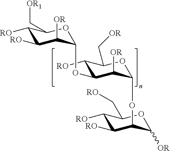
C1([RO])C([RO])C([OR])C(OC2C([RO])C(C[OR])OC(OC3C([RO])C([RO])C(C[RO])OC3[OR])C2[OR])OC1C[OR1]
